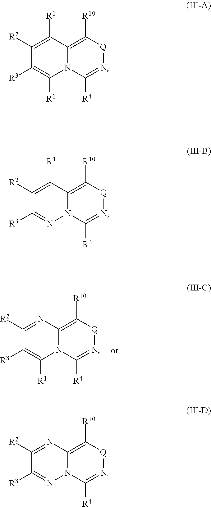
N12C(=C([R10])[Q]N=C1[R4])C([R1])=C([R2])C([R3])=C2[R1].N12C(=C([R10])[Q]N=C1[R4])C([R1])=C([R2])C([R3])=N2.N12C(=C([R10])[Q]N=C1[R4])N=C([R2])C([R3])=N2.N12C(=C([R10])[Q]N=C1[R4])N=C([R2])C([R3])=C2[R1]
